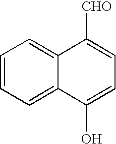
C12=CC=CC=C1C(O)=CC=C2[CHO]
